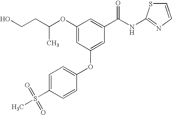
CC(OC1=CC(OC2=CC=C(S(C)(=O)=O)C=C2)=CC(C(NC2=NC=CS2)=O)=C1)CCO
